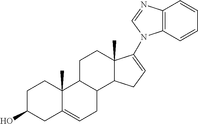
C1C(O)CC2=CCC3C(C2(C)C1)CCC1(C)C3CC=C1N1C2=C(N=C1)C=CC=C2
